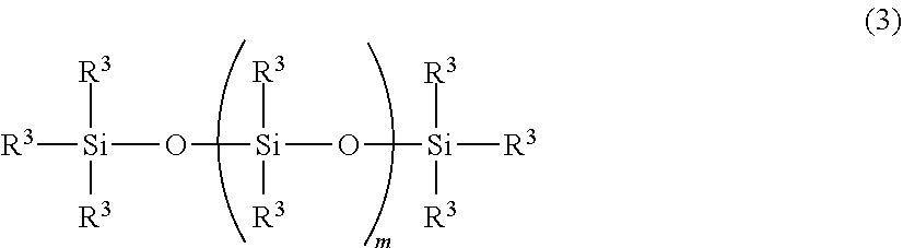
[R3][Si]([R3])([R3])O[Si]([R3])([R3])O[Si]([R3])([R3])[R3]
